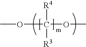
COC(OC)([R4])[R3]
